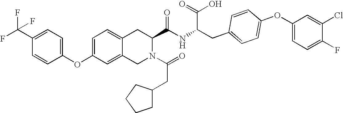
C12=CC=C(OC3=CC=C(C(F)(F)F)C=C3)C=C1CN(C(=O)CC1CCCC1)C(C(NC(CC1=CC=C(OC3=CC=C(F)C(Cl)=C3)C=C1)C(=O)O)=O)C2
